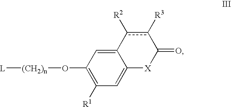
[L][(CH2)n]OC1=C([R1])C=C2C(=C1)c([R2])c([R3])C(=O)[X]2
